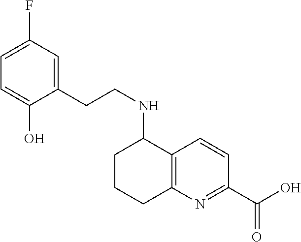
C1(F)=CC=C(O)C(CCNC2C3=C(N=C(C(O)=O)C=C3)CCC2)=C1
